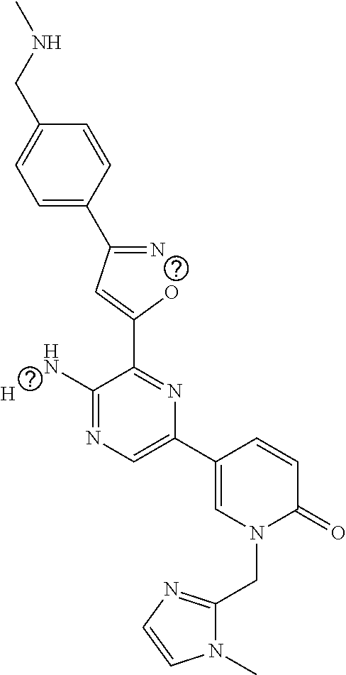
[H].C1=C(C(=N)C=C(O)C2=NC(C3=CN(CC4=NC=CN4C)C(=O)C=C3)=CN=C2N)C=CC(CNC)=C1
